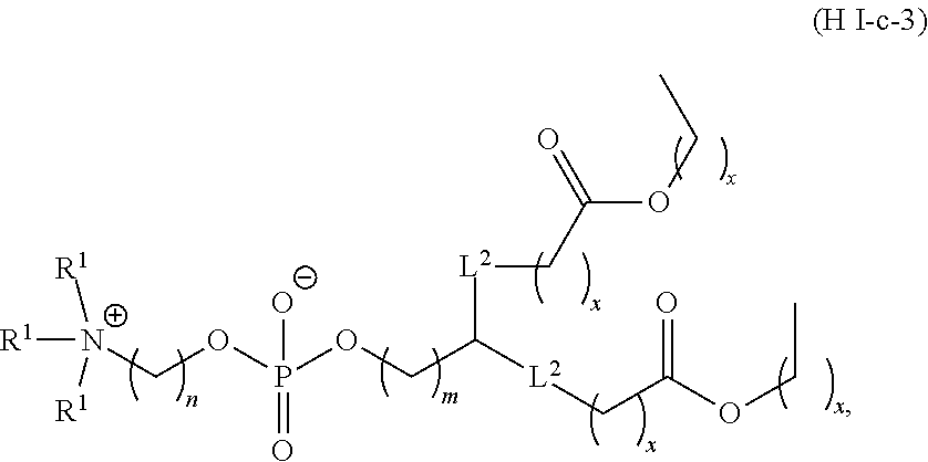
C([N+]([R1])([R1])[R1])OP(OCC([L2]CC(OCC)=O)[L2]CC(OCC)=O)([O-])=O
